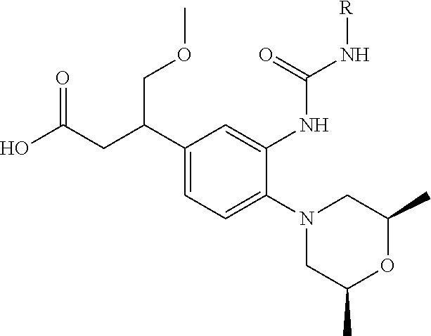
N1(C2=CC=C(C(CC(O)=O)COC)C=C2NC(N[R])=O)CC(C)OC(C)C1
